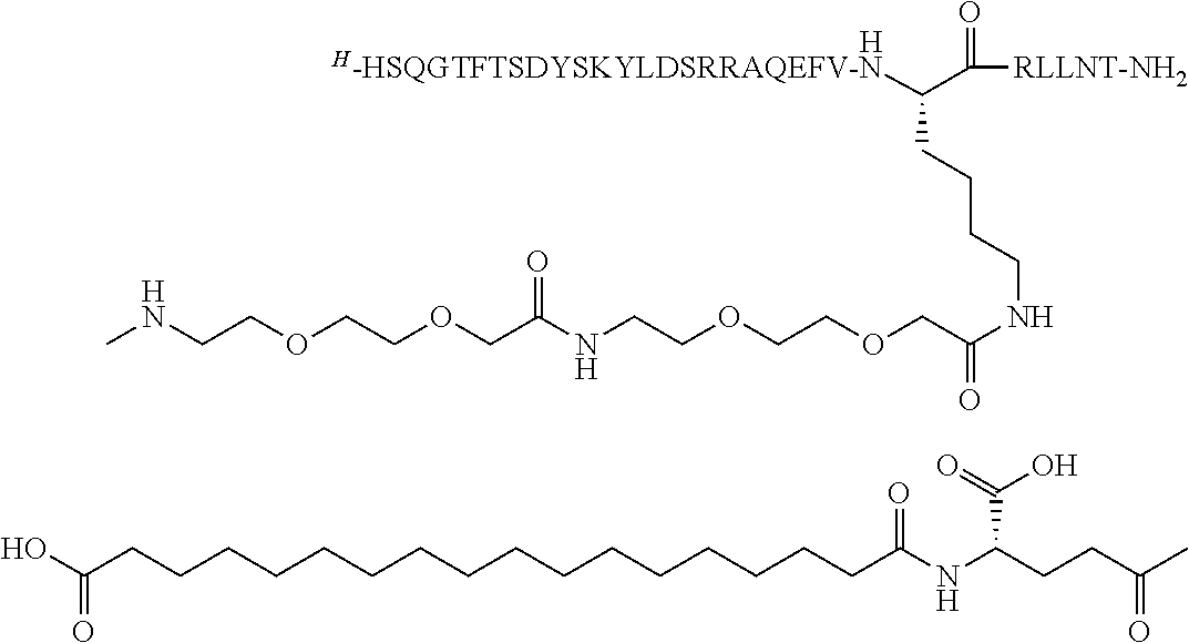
O(CC(NCCOCCOCC(NCCCCC(C(=O)[RLLNT-NH2])[H-HSQGTFTSDYSKYLDSRRAQEFV-N])=O)=O)CCOCCNC.[H].OC(CCCCCCCCCCCCCCCCC(NC(CCC(C)=O)C(O)=O)=O)=O
